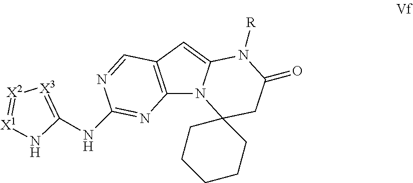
C12=C(C=C3N1C1(CC(=O)N3[R])CCCCC1)C=NC(NC1=[X3][X2]=[X1]N1)=N2
